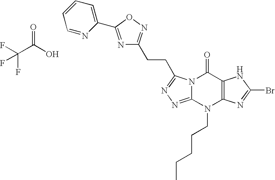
FC(C(O)=O)(F)F.N12C(=NN=C1CCC1=NOC(C3=CC=CC=N3)=N1)N(CCCCC)C1=C(C2=O)NC(Br)=N1
